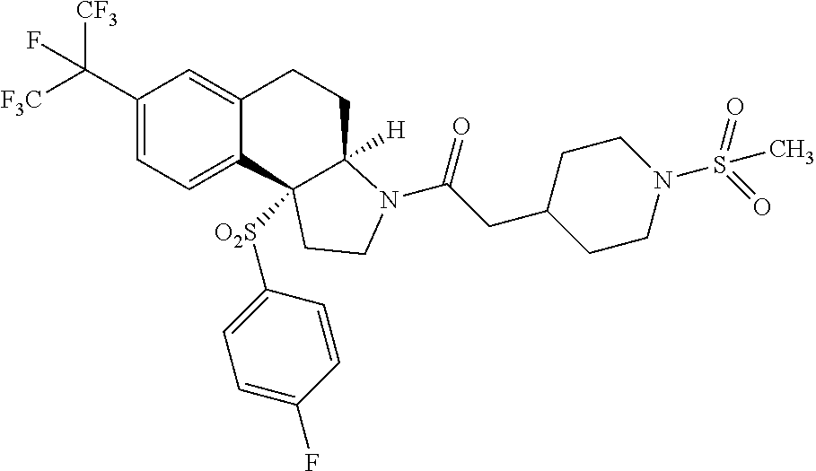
C(C1=CC=C2C(=C1)CCC1([H])C2([O2S]C2=CC=C(F)C=C2)CCN1C(=O)CC1CCN(S(C)(=O)=O)CC1)([F3C])([CF3])F
